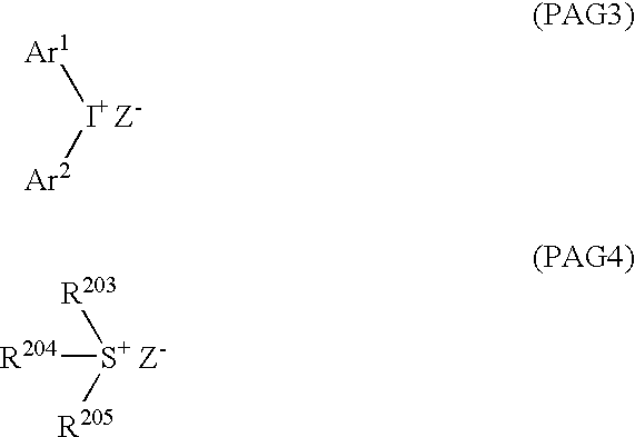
[I+ Z-]([Ar2])[Ar1].[S+ Z-]([R205])([R203])[R204]
